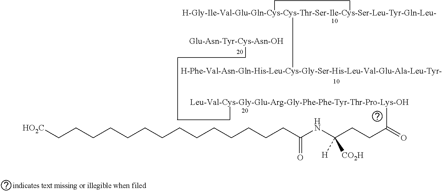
C(CCCCCCCCCCCCCC(=O)NC(CCC(C)=O)([H])[CO2H])[HO2C]
